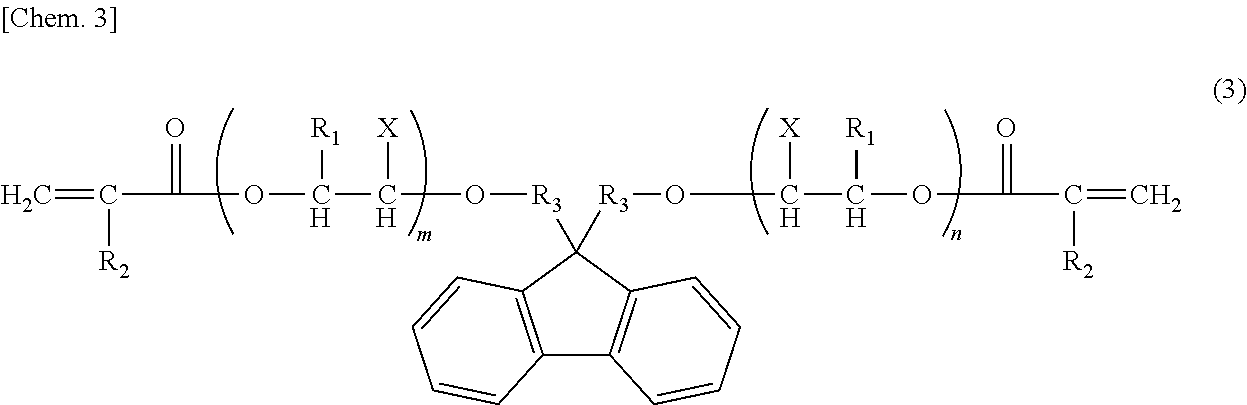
C12=C(C([R3]OC([X])C([R1])OC(=O)C([R2])=C)([R3]OC(C([R1])OC(=O)C([R2])=C)[X])C3=C1C=CC=C3)C=CC=C2
